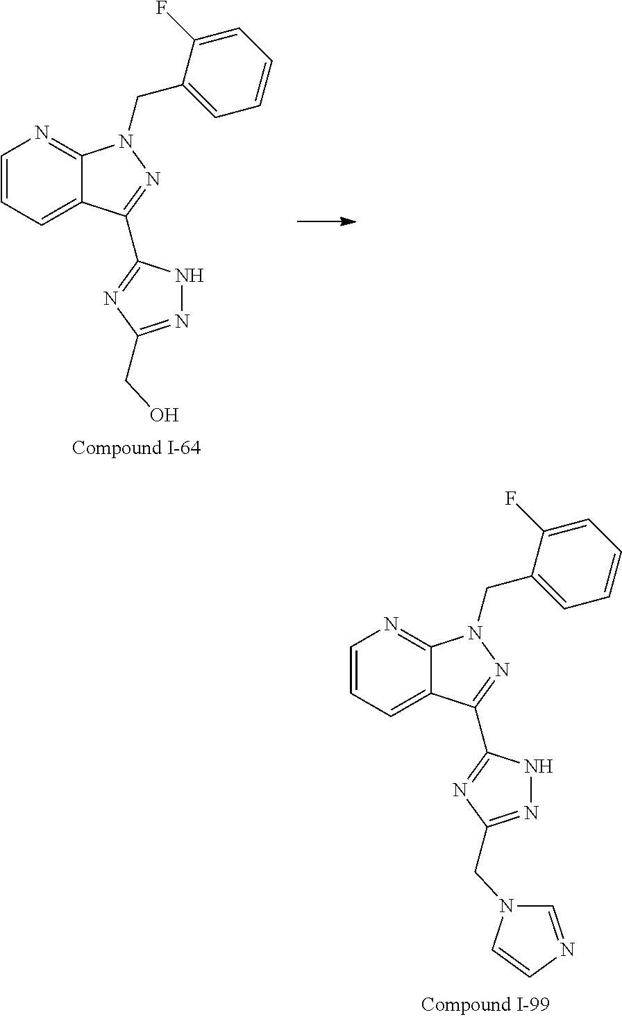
C1=CC=C2C(=N1)N(CC1=CC=CC=C1F)N=C2C1=NC(CN2C=NC=C2)=NN1.C1=CC=C2C(=N1)N(CC1=CC=CC=C1F)N=C2C1=NC(CO)=NN1
